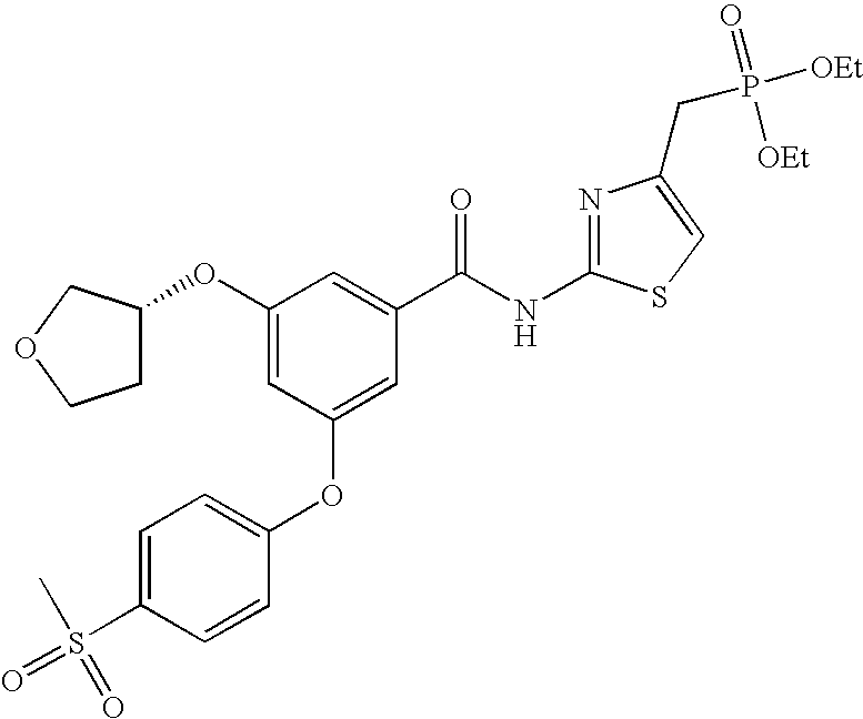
C1(OC2CCOC2)=CC(OC2=CC=C(S(=O)(C)=O)C=C2)=CC(C(NC2=NC(CP([OEt])(=O)[OEt])=CS2)=O)=C1
